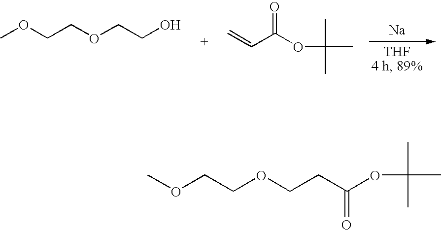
COCCOCCO.C=CC(OC(C)(C)C)=O.[Na].COCCOCCC(OC(C)(C)C)=O
